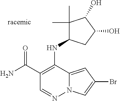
N12C(=CC(Br)=C1)C(NC1C(C)(C)C(O)C(O)C1)=C(C(N)=O)C=N2
